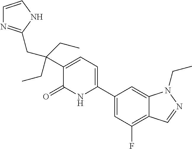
C1(C2=CC=C(C(CC)(CC)CC3=NC=CN3)C(=O)N2)=CC(F)=C2C(=C1)N(CC)N=C2
